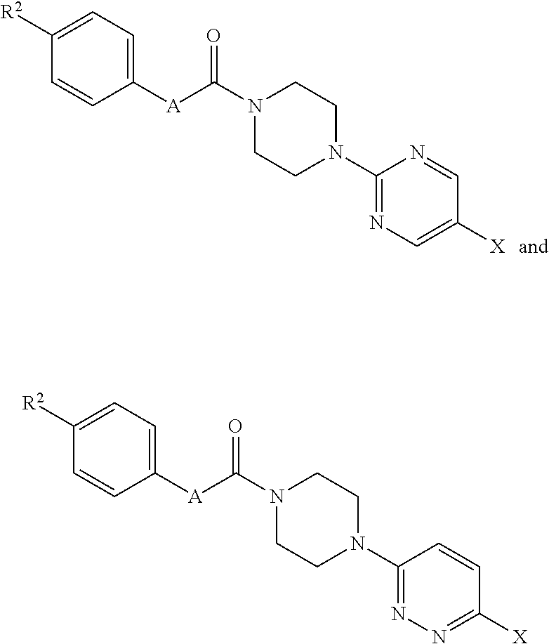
N1=C(N2CCN(C([A]C3=CC=C([R2])C=C3)=O)CC2)N=CC([X])=C1.N1=C(N2CCN(C([A]C3=CC=C([R2])C=C3)=O)CC2)C=CC([X])=N1
